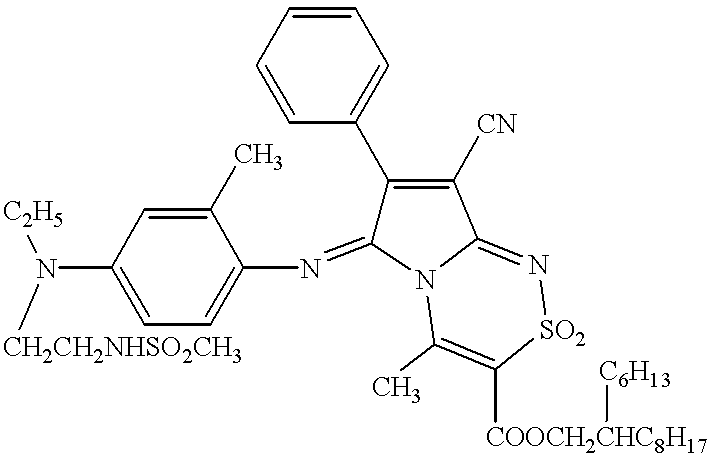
C1(C)=CC(N([C2H5])[CH2CH2NHSO2CH3])=CC=C1N=C1C(C2=CC=CC=C2)=C([CN])C2=N[SO2]C([COOCH2CHC8H17][C6H13])=C(C)N12
